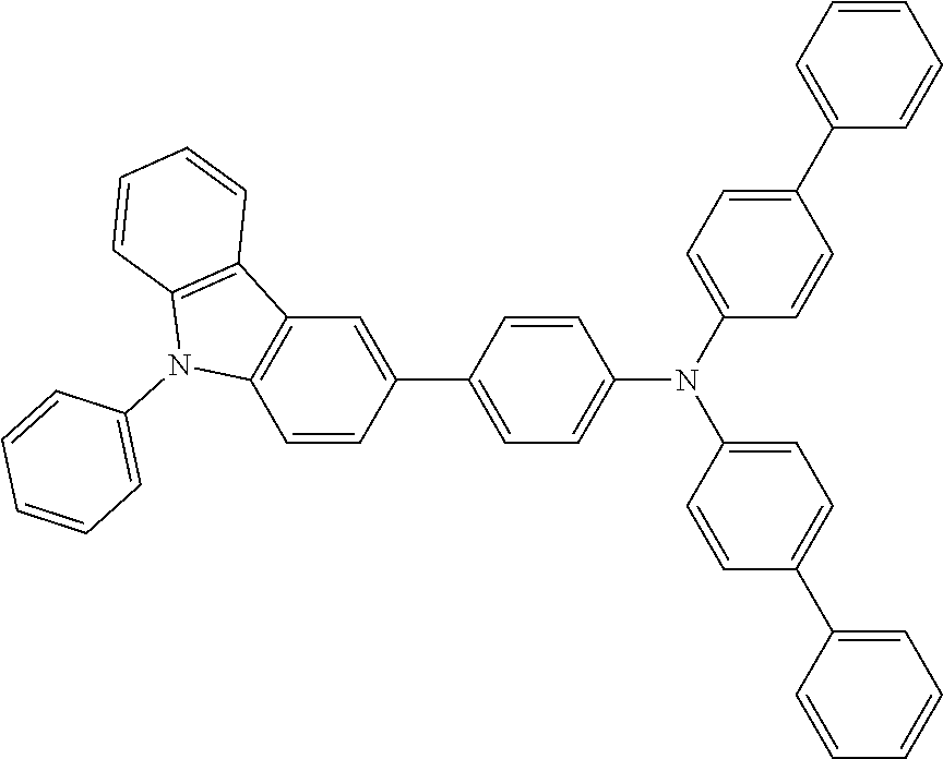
C1=CC(C2=CC=C(N(C3=CC=C(C4=CC=CC=C4)C=C3)C3=CC=C(C4=CC=CC=C4)C=C3)C=C2)=CC2=C1N(C1=CC=CC=C1)C1=C2C=CC=C1
